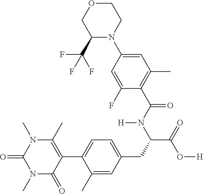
O=C1N(C)C(=O)C(C2=CC=C(CC(C(=O)O[H])N(C(C3=C(C)C=C(N4CCOCC4C(F)(F)F)C=C3F)=O)[H])C=C2C)=C(C)N1C
